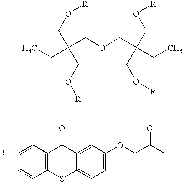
C1=CC2=C(C=C1)SC1=CC=C(OCC(C)=O)C=C1C2=O.C(OCC(CC)(CO[R])CO[R])C(CC)(CO[R])CO[R]
